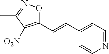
C1(C=CC2=CC=NC=C2)=C([O2N])C(C)=NO1
